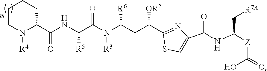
C1CN([R4])C(C(NC([R5])C(N([R3])C([R6])CC([OR2])C2=NC(C(NC([Z]C(=O)O)C[R7A])=O)=CS2)=O)=O)CC1
